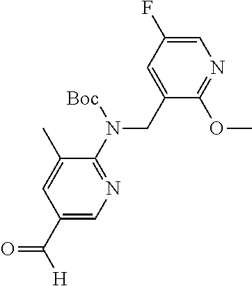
C1(CN(C2=NC=C(C([H])=O)C=C2C)[Boc])=CC(F)=CN=C1OC
